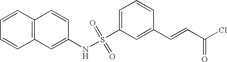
C1=C(S(NC2=CC3=C(C=C2)C=CC=C3)(=O)=O)C=C(C=CC(Cl)=O)C=C1
